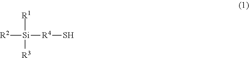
[R1][Si]([R2])([R4]S)[R3]
